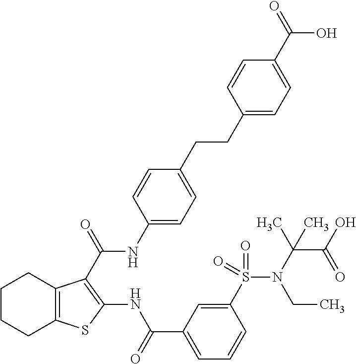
C1CCC2=C(C1)C(C(=O)NC1=CC=C(CCC3=CC=C(C(=O)O)C=C3)C=C1)=C(NC(C1=CC=CC(S(=O)(=O)N(C(C(O)=O)(C)C)CC)=C1)=O)S2
